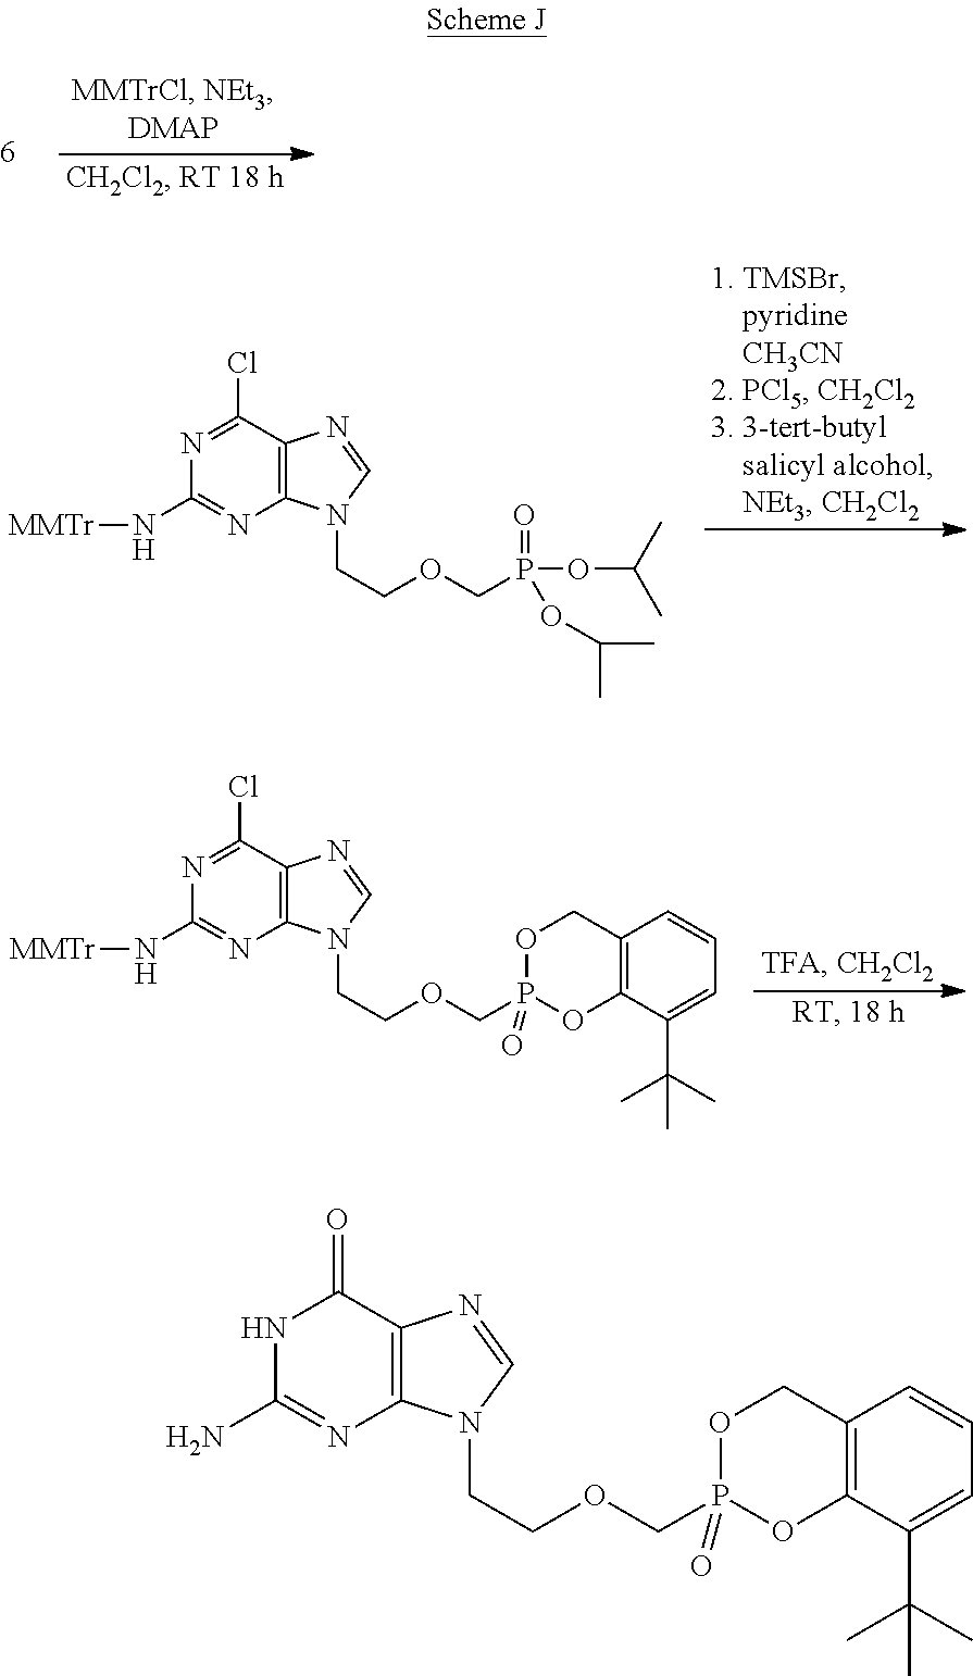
N1=C(Cl)C2=C(N=C1N[MMTr])N(CCOCP(OC(C)C)(=O)OC(C)C)C=N2.N1=C(Cl)C2=C(N=C1N[MMTr])N(CCOCP1(=O)OCC3=C(O1)C(C(C)(C)C)=CC=C3)C=N2.N1C(N)=NC2=C(C1=O)N=CN2CCOCP1(=O)OCC2=C(O1)C(C(C)(C)C)=CC=C2
